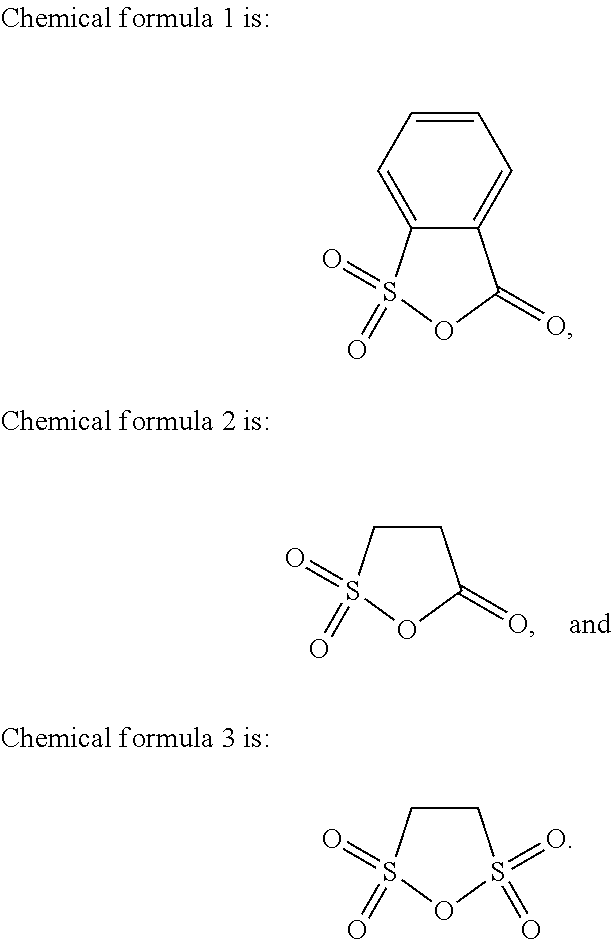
C1CS(=O)(=O)OC1=O.C12=CC=CC=C1C(=O)OS2(=O)=O.C1CS(=O)(=O)OS1(=O)=O
